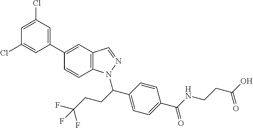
C1=C(Cl)C=C(C2=CC3=C(C=C2)N(C(C2=CC=C(C(NCCC(O)=O)=O)C=C2)CCC(F)(F)F)N=C3)C=C1Cl
